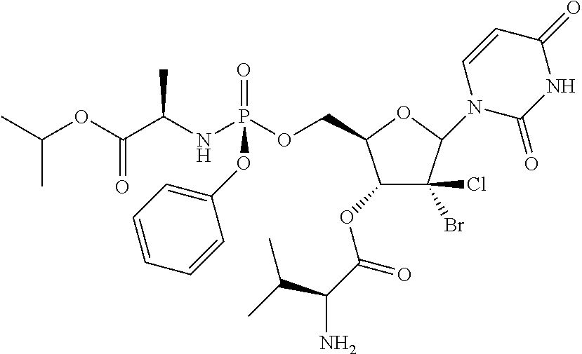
CC(OC(C(NP(OCC1C(OC(C(C(C)C)N)=O)C(Cl)(Br)C(N2C(=O)NC(=O)C=C2)O1)(=O)OC1=CC=CC=C1)C)=O)C
